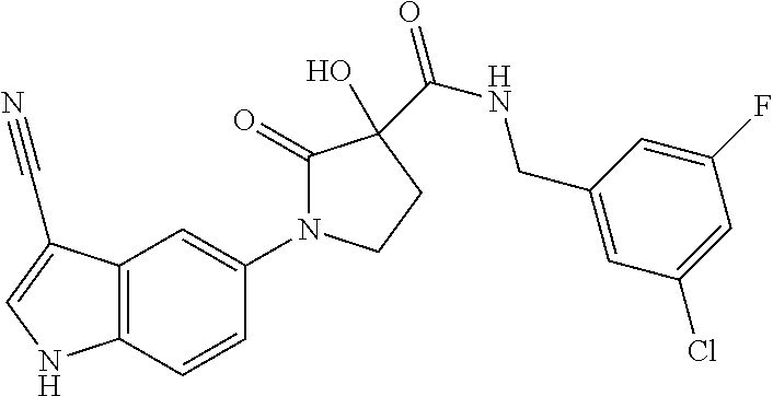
OC1(C(=O)NCC2=CC(Cl)=CC(F)=C2)C(=O)N(C2=CC3=C(C=C2)NC=C3C#N)CC1
